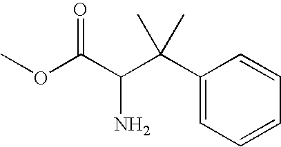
COC(C(C(C1=CC=CC=C1)(C)C)N)=O
